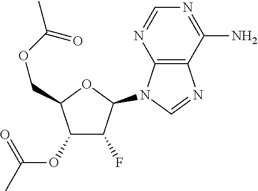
C1(OC(C)=O)C(F)C(N2C3=C(N=C2)C(N)=NC=N3)OC1COC(C)=O
